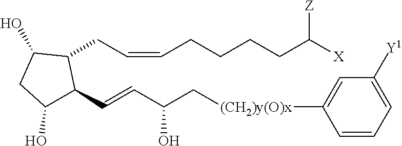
C1(O)C(C=CC(C[(CH2)y(O)x]C2=CC([Y1])=CC=C2)O)C(CC=CCCCCC([X])[Z])C(O)C1
